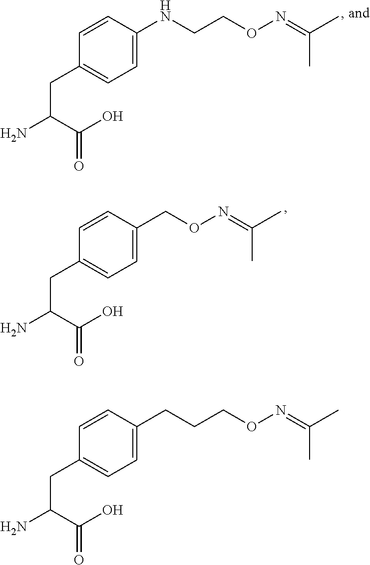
C1=CC(CC(N)C(O)=O)=CC=C1NCCON=C(C)C.C1=CC(CC(N)C(O)=O)=CC=C1CON=C(C)C.C1=CC(CC(N)C(O)=O)=CC=C1CCCON=C(C)C
